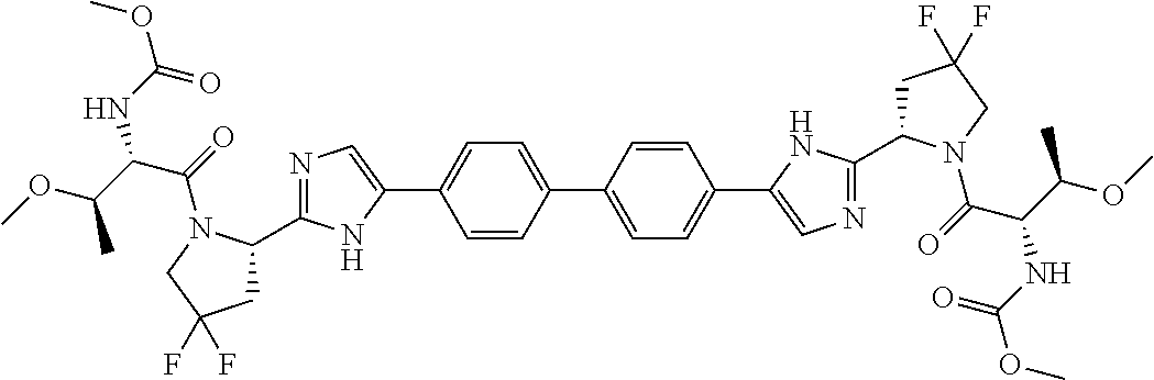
C1=CC(C2=CC=C(C3=CN=C(C4CC(F)(F)CN4C(C(C(OC)C)NC(OC)=O)=O)N3)C=C2)=CC=C1C1=CN=C(C2CC(F)(F)CN2C(C(C(OC)C)NC(OC)=O)=O)N1
